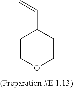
C1COCCC1C=C
